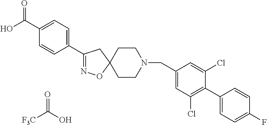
O=C(O)[F3C].C1(C2=NOC3(C2)CCN(CC2=CC(Cl)=C(C4=CC=C(F)C=C4)C(Cl)=C2)CC3)=CC=C(C(O)=O)C=C1
